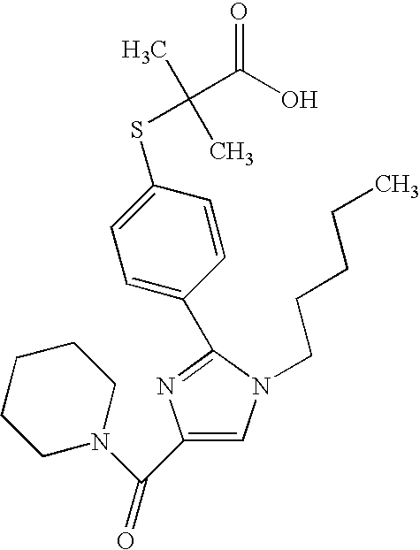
C1(C2=NC(C(N3CCCCC3)=O)=CN2CCCCC)=CC=C(SC(C)(C)C(O)=O)C=C1
